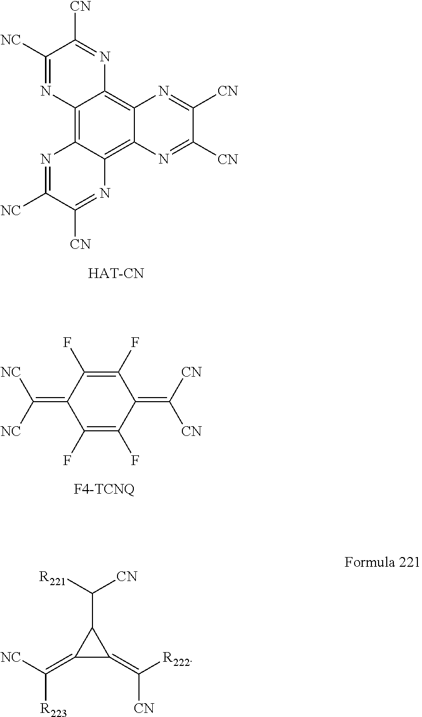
C12=C3C(=C4C(=C1N=C([CN])C([NC])=N2)N=C([CN])C([CN])=N4)N=C([CN])C([NC])=N3.C1(=C([NC])[NC])C(F)=C(F)C(=C([CN])[CN])C(F)=C1F.C1(=C([NC])[R223])C(=C([R222])[CN])C1C([R221])[CN]
